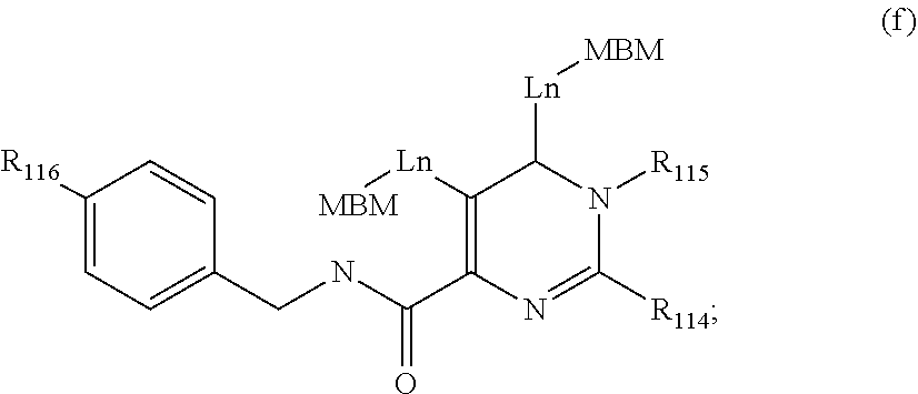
C1([R116])=CC=C(CNC(C2=C([Ln][MBM])C([Ln][MBM])N([R115])C([R114])=N2)=O)C=C1
